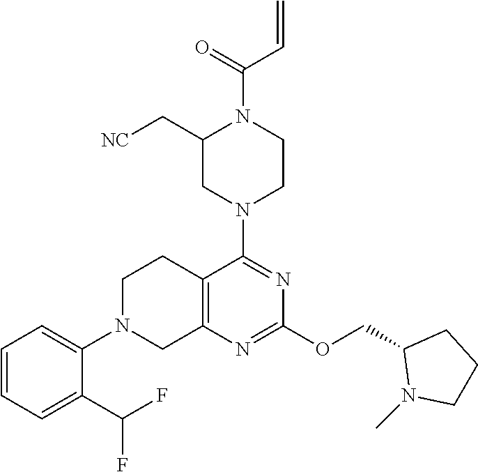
C12=C(N=C(OCC3N(C)CCC3)N=C1N1CCN(C(C=C)=O)C(C[NC])C1)CN(C1=CC=CC=C1C(F)F)CC2
